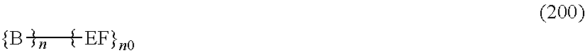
[{B][EF}n0]
